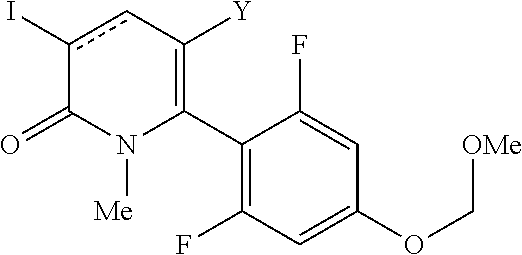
C1(C2=C([Y])cc(I)C(=O)N2[Me])=C(F)C=C(OC[OMe])C=C1F
